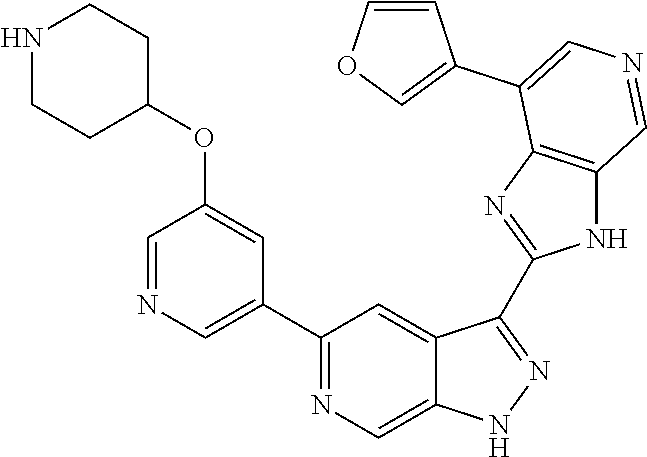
C1(C2=CN=CC(OC3CCNCC3)=C2)=NC=C2C(=C1)C(C1=NC3=C(N1)C=NC=C3C1=COC=C1)=NN2
